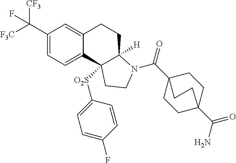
C1(C([F3C])([CF3])F)=CC=C2C(=C1)CCC1([H])N(C(C34CCC(C(=O)N)(CC3)CC4)=O)CCC21[O2S]C1=CC=C(F)C=C1
